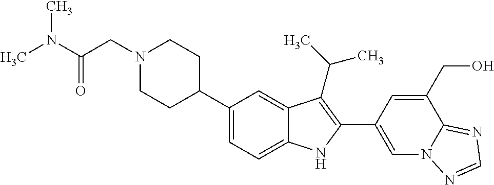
C1(C2CCN(CC(N(C)C)=O)CC2)=CC=C2C(=C1)C(C(C)C)=C(C1=CN3C(=NC=N3)C(CO)=C1)N2
